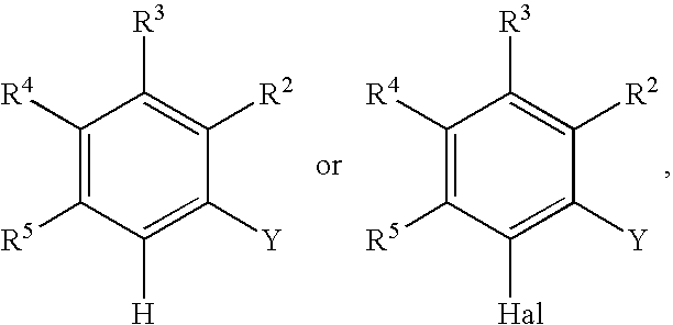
C1([R4])=C([R5])C([H])=C([Y])C([R2])=C1[R3].C1([R4])=C([R5])C([Hal])=C([Y])C([R2])=C1[R3]
